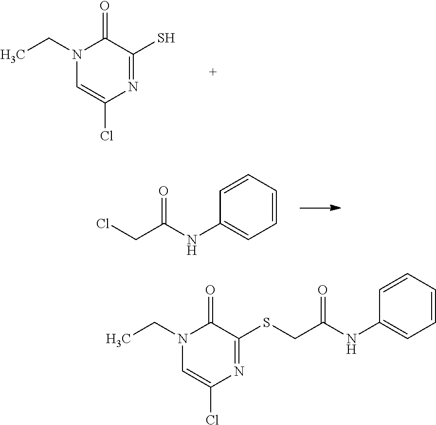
N1(CC)C=C(Cl)N=C(S)C1=O.C1=CC=CC(NC(CCl)=O)=C1.N1(CC)C=C(Cl)N=C(SCC(NC2=CC=CC=C2)=O)C1=O
